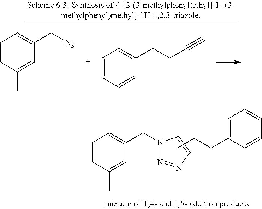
C1=CC(C)=CC(CN2N=NC=C2)=C1.CCCC1=CC=CC=C1.C1=CC(C)=CC(C[N3])=C1.C1=CC=CC(CCC#C)=C1
